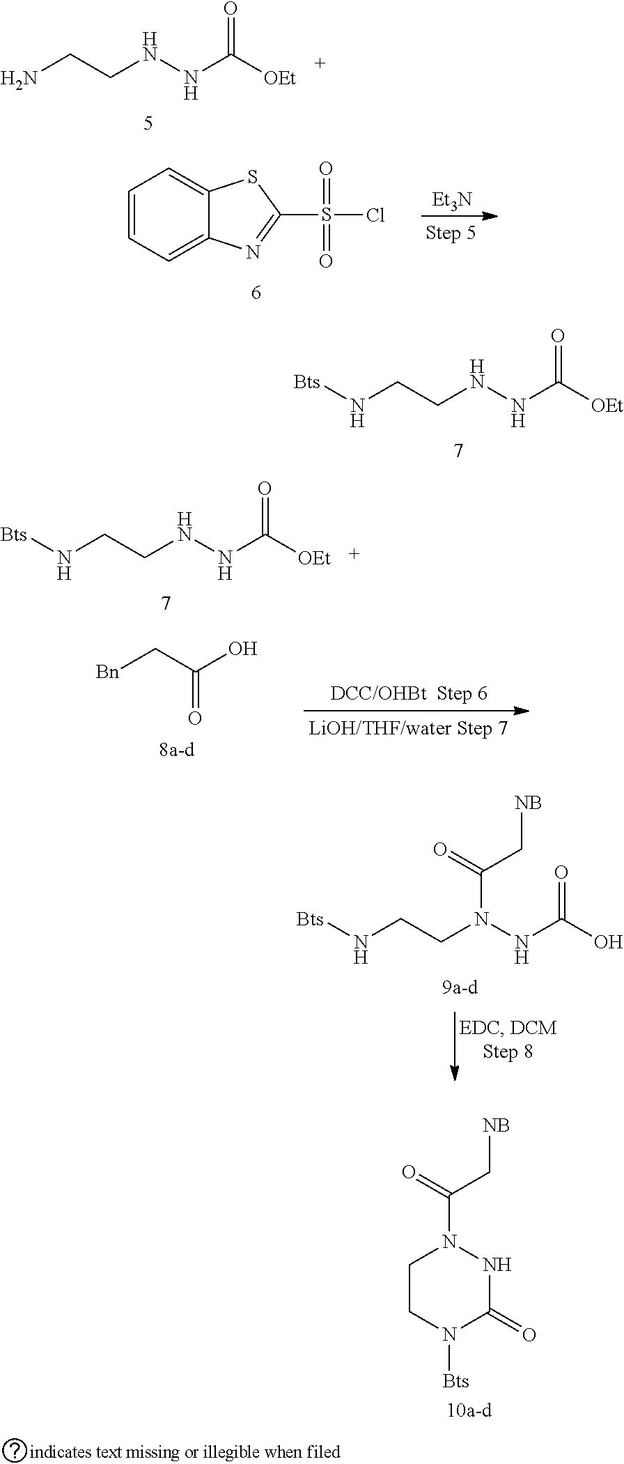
NCCNNC([OEt])=O.C1=CC=C2C(=C1)SC(S(Cl)(=O)=O)=N2.[Et3N].N(CCNNC([OEt])=O)[Bts].N(CCNNC([OEt])=O)[Bts].[Bn]CC(O)=O.N(CCN(NC(O)=O)C(C[NB])=O)[Bts].C1CN([Bts])C(=O)NN1C(=O)C[NB]
